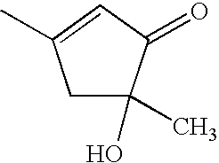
C1C(C)(O)C(=O)C=C1C
